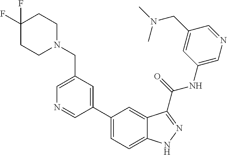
C1(CN2CCC(F)(F)CC2)=CN=CC(C2=CC=C3C(=C2)C(C(NC2=CN=CC(CN(C)C)=C2)=O)=NN3)=C1
